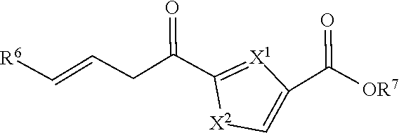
[R6]C=CCC(C1=[X1]C(C([OR7])=O)=C[X2]1)=O
